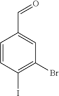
C1=CC(I)=C(Br)C=C1C=O
